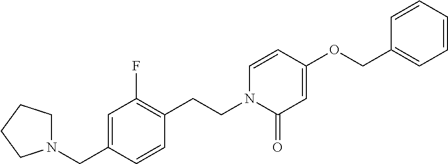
N1(CC2=CC(F)=C(CCN3C(=O)C=C(OCC4=CC=CC=C4)C=C3)C=C2)CCCC1
